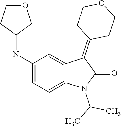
C1C(NC2=CC=C3C(=C2)C(=C2CCOCC2)C(=O)N3C(C)C)COC1
